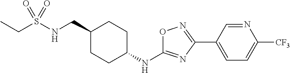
C(S(NCC1CCC(NC2=NC(C3=CC=C([CF3])N=C3)=NO2)CC1)(=O)=O)C
